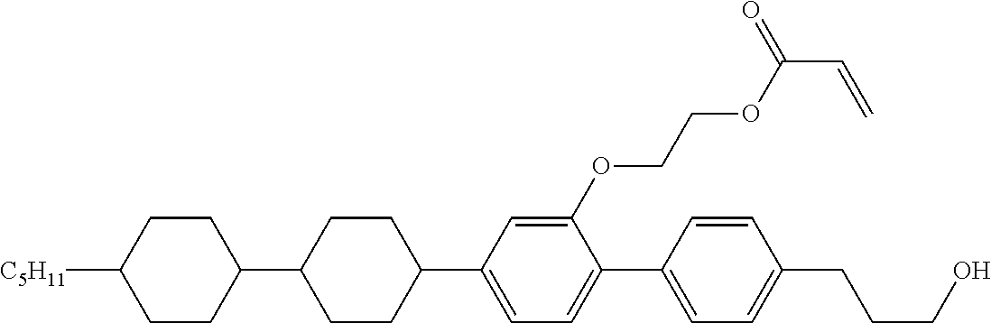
C1CC([C5H11])CCC1C1CCC(C2=CC=C(C3=CC=C(CCCO)C=C3)C(OCCOC(C=C)=O)=C2)CC1
